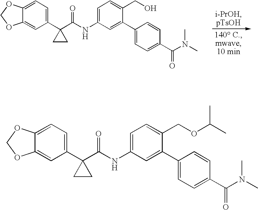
C12=CC(C3(C(NC4=CC=C(CO)C(C5=CC=C(C(N(C)C)=O)C=C5)=C4)=O)CC3)=CC=C1OCO2.C12=CC(C3(C(NC4=CC=C(COC(C)C)C(C5=CC=C(C(N(C)C)=O)C=C5)=C4)=O)CC3)=CC=C1OCO2
